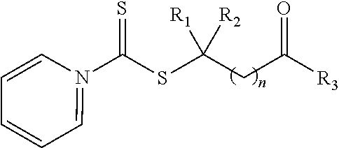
N1(C(SC(CC([R3])=O)([R2])[R1])=S)=CC=CC=C1
